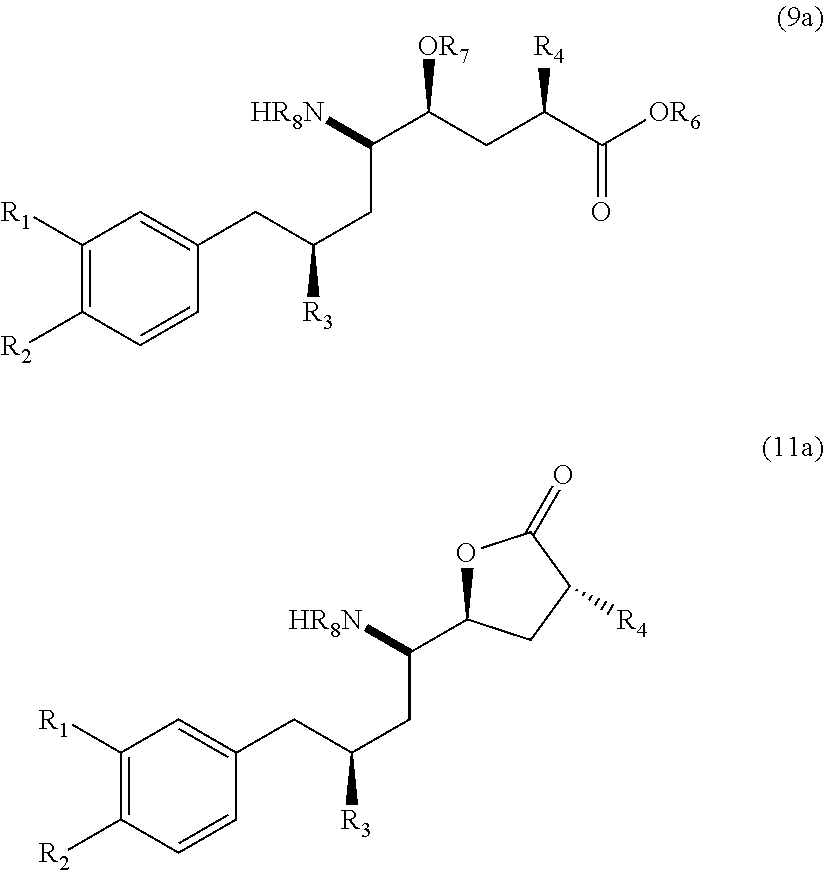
C1([R1])=C([R2])C=CC(CC([R3])CC([HR8N])C(CC(C(=O)[OR6])[R4])[OR7])=C1.C1([R1])=C([R2])C=CC(CC([R3])CC([HR8N])C2OC(=O)C([R4])C2)=C1
